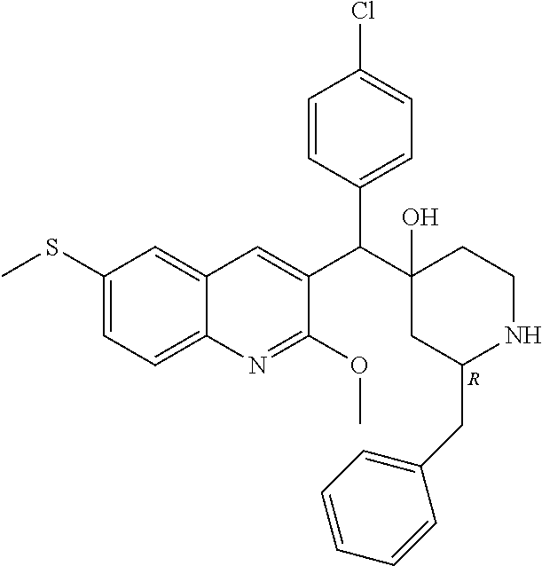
C1(SC)=CC=C2C(=C1)C=C(C(C1(O)CC(CC3=CC=CC=C3)NCC1)C1=CC=C(Cl)C=C1)C(OC)=N2.[R]
